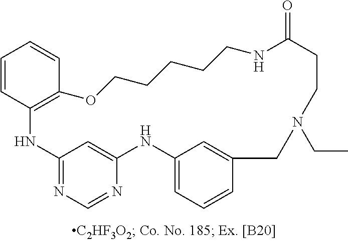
C1=CC2=C(C=C1)OCCCCCNC(=O)CCN(CC)CC1=CC(=CC=C1)NC1=CC(=NC=N1)N2
